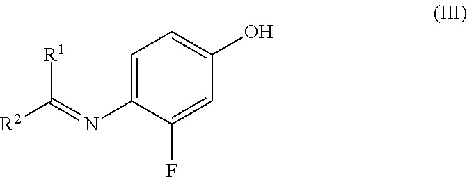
C1=C(N=C([R2])[R1])C(F)=CC(O)=C1
